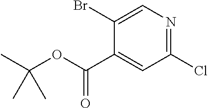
C1(C(OC(C)(C)C)=O)=CC(Cl)=NC=C1Br
